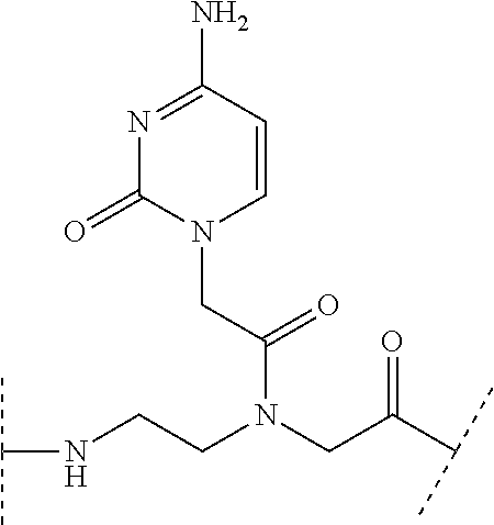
C(CN(CC(C(C)C)=O)C(CN1C=CC(N)=NC1=O)=O)NC(C)C
